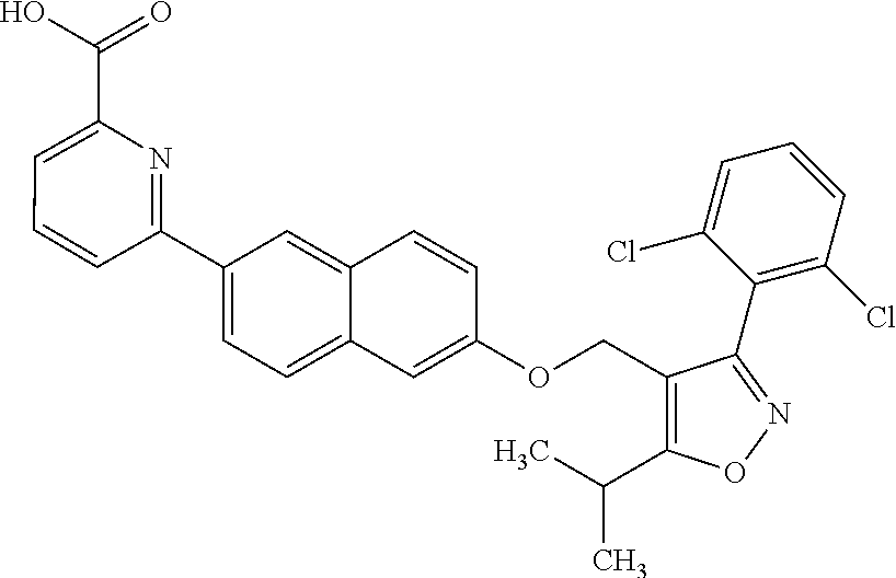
C1(OCC2=C(C(C)C)ON=C2C2=C(Cl)C=CC=C2Cl)=CC2=CC=C(C3=NC(C(O)=O)=CC=C3)C=C2C=C1
